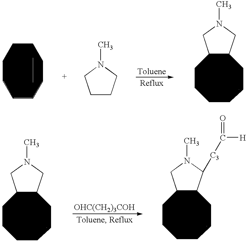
C1CCCC2C(CC1)CN(C)C2.C1CCCCCCC1.C1CCN(C)C1.C1CCCC2C(CC1)CN(C)C2.[OHC(CH2)3COH].C1CCCC2C(CC1)CN(C)C2[C3]C([H])=O
